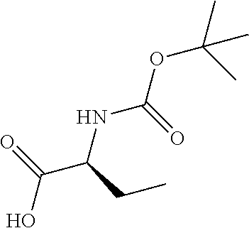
OC(C(CC)NC(OC(C)(C)C)=O)=O
